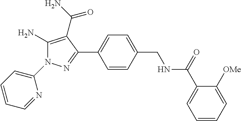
C1(N2C(N)=C(C(N)=O)C(C3=CC=C(CNC(C4=CC=CC=C4[OMe])=O)C=C3)=N2)=CC=CC=N1
